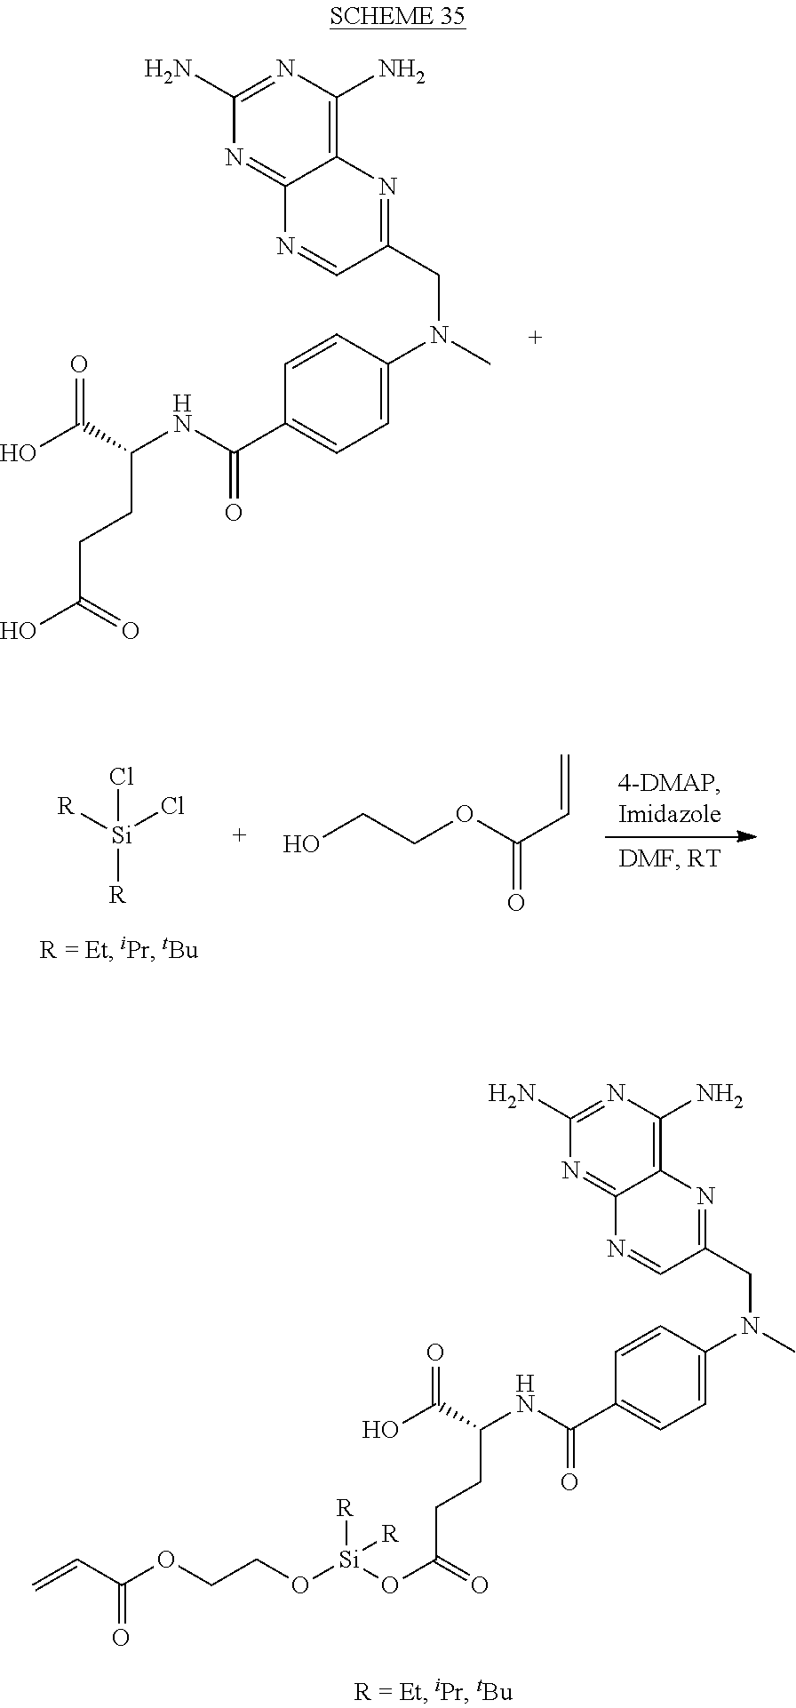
C1(N)=NC(N)=C2C(=N1)N=CC(CN(C)C1=CC=C(C(NC(C(O)=O)CCC(O)=O)=O)C=C1)=N2.[Si]([R])(Cl)(Cl)[R].OCCOC(C=C)=O.C1(N)=NC(N)=C2C(=N1)N=CC(CN(C)C1=CC=C(C(NC(C(O)=O)CCC(O[Si](OCCOC(C=C)=O)([R])[R])=O)=O)C=C1)=N2
